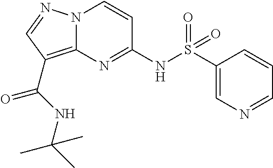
N(C1=NC2=C(C(=O)NC(C)(C)C)C=NN2C=C1)S(C1=CN=CC=C1)(=O)=O
